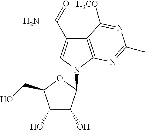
C12=C(N(C3C(O)C(O)C(CO)O3)C=C1C(N)=O)N=C(C)N=C2[H3CO]
